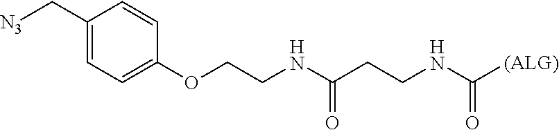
N(C(CCNC([(ALG)])=O)=O)CCOC1=CC=C(C[N3])C=C1
